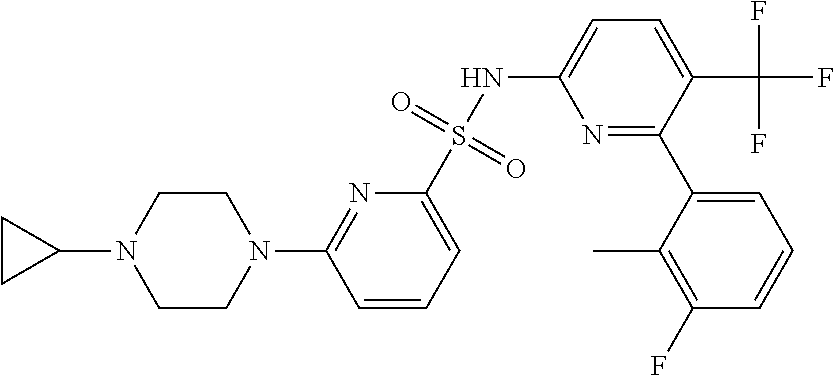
C1CN(C2=NC(S(NC3=CC=C(C(F)(F)F)C(C4=CC=CC(F)=C4C)=N3)(=O)=O)=CC=C2)CCN1C1CC1
